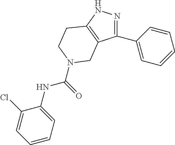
N1=C(C2=CC=CC=C2)C2=C(N1)CCN(C(=O)NC1=CC=CC=C1Cl)C2
